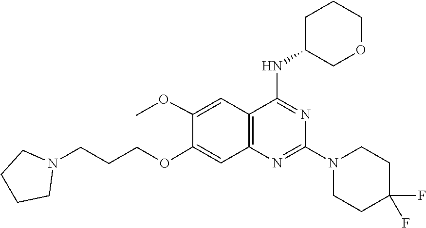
N1(C2=NC3=C(C=C(OC)C(OCCCN4CCCC4)=C3)C(NC3CCCOC3)=N2)CCC(F)(F)CC1
